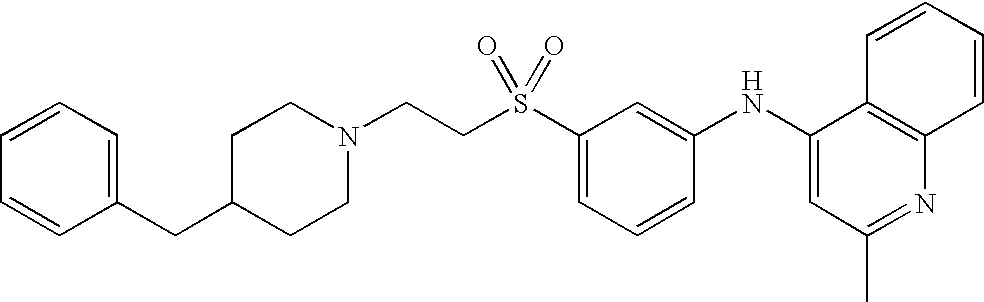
C1(NC2=CC(C)=NC3=C2C=CC=C3)=CC(S(CCN2CCC(CC3=CC=CC=C3)CC2)(=O)=O)=CC=C1
